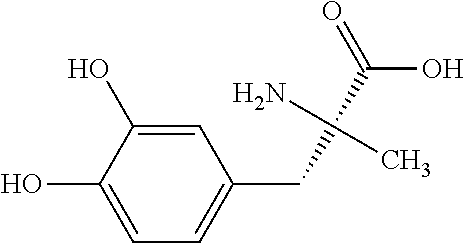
C1=C(O)C(O)=CC=C1CC(C(O)=O)(C)N
